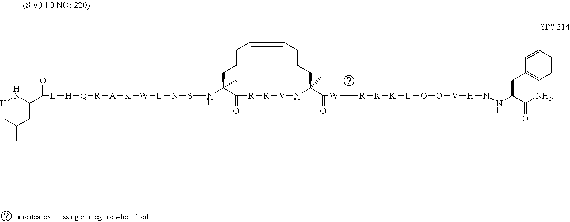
N(C1(C)C(=O)[R][R][V]NC(C(=O)[W][R][K][K][L]OO[V][H]NNC(C([NH2])=O)CC2=CC=CC=C2)(C)CCCC=CCCC1)SN[L][W][K][A][R][Q][H][L]C(C(CC(C)C)N[H])=O
